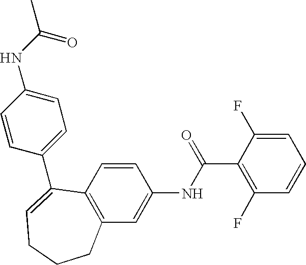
C1=C(F)C(C(=O)NC2=CC3=C(C=C2)C(C2=CC=C(NC(=O)C)C=C2)=CCCC3)=C(F)C=C1
